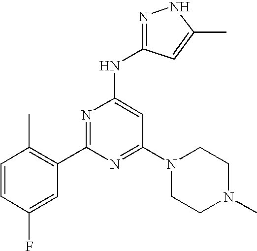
N1=C(C2=C(C)C=CC(F)=C2)N=C(N2CCN(C)CC2)C=C1NC1=NNC(C)=C1
